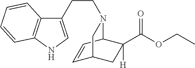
C1(CCN2C3C=CC(CC3(C(OCC)=O)[H])C2)=CNC2=C1C=CC=C2
